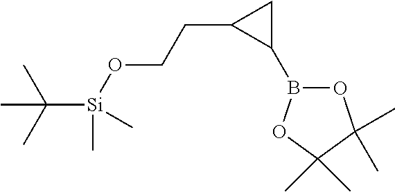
C(O[Si](C(C)(C)C)(C)C)CC1C(B2OC(C)(C)C(C)(C)O2)C1
